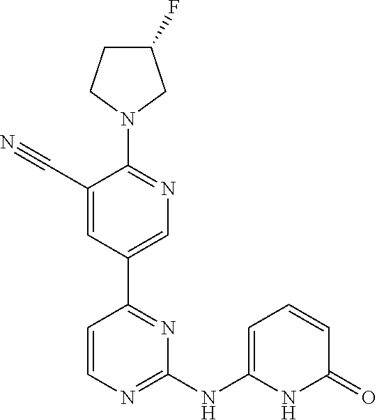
C1(F)CCN(C2=NC=C(C3=NC(NC4=CC=CC(=O)N4)=NC=C3)C=C2C#N)C1
